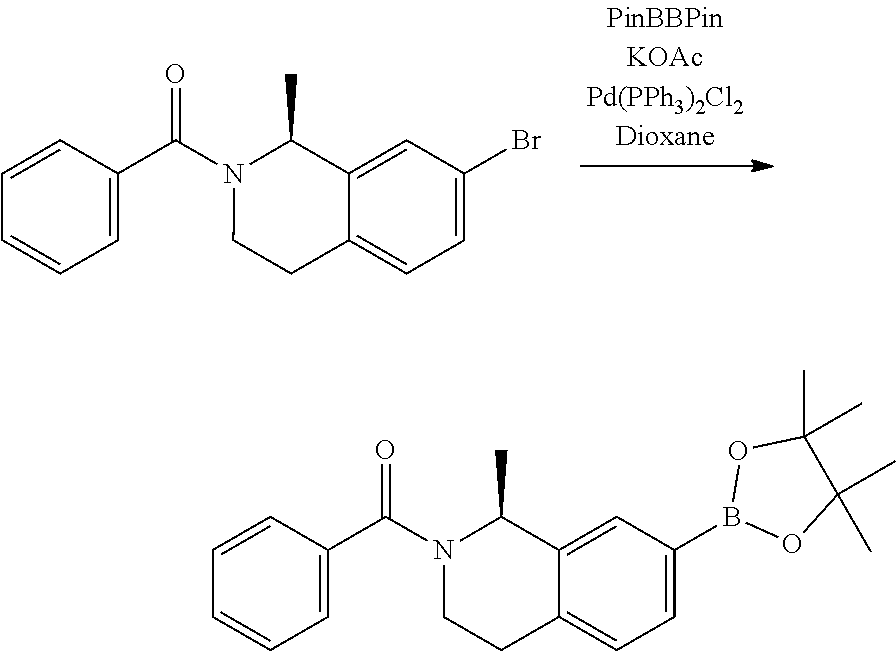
C1=C(C(N2CCC3=CC=C(Br)C=C3C2C)=O)C=CC=C1.C1=C(C(N2CCC3=CC=C(B4OC(C)(C)C(C)(C)O4)C=C3C2C)=O)C=CC=C1
